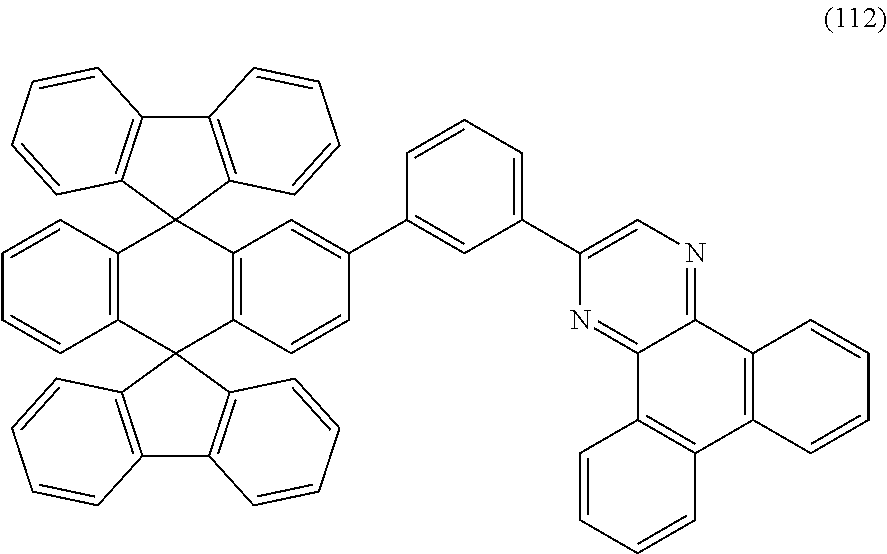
C12=C(C3(C4=C(C15C1=C(C6=C5C=CC=C6)C=CC=C1)C=C(C1=CC(C5=CN=C6C(=N5)C5=C(C7=C6C=CC=C7)C=CC=C5)=CC=C1)C=C4)C1=C(C4=C3C=CC=C4)C=CC=C1)C=CC=C2
